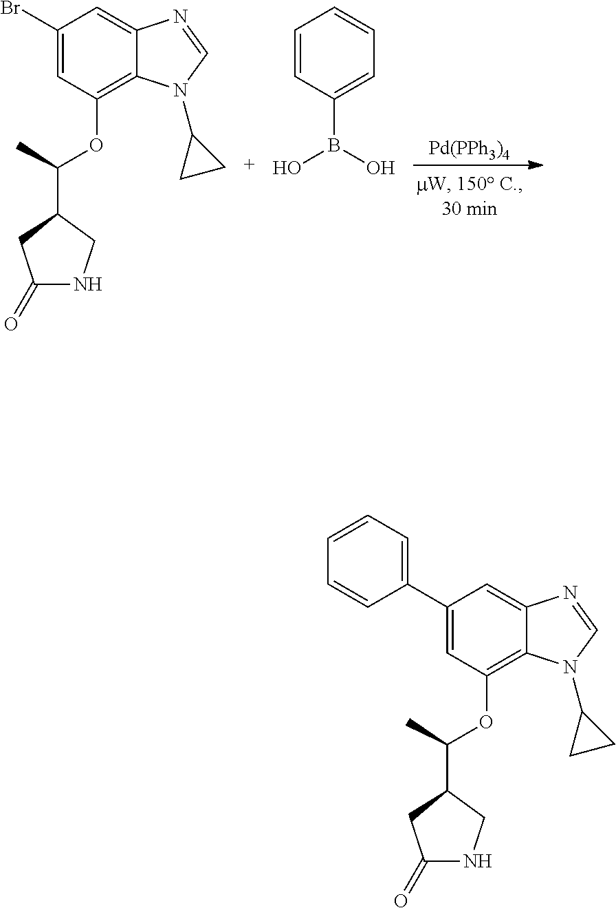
C1(Br)=CC(OC(C2CC(=O)NC2)C)=C2C(=C1)N=CN2C1CC1.C1=CC(B(O)O)=CC=C1.[Pd(PPh3)4].C1(C2=CC=CC=C2)=CC(OC(C2CC(=O)NC2)C)=C2C(=C1)N=CN2C1CC1
